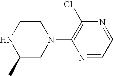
N1C(C)CN(C2=C(Cl)N=CC=N2)CC1
